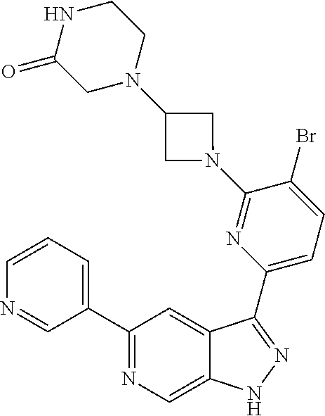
C1(C2=CC=CN=C2)=NC=C2C(=C1)C(C1=CC=C(Br)C(N3CC(N4CCNC(=O)C4)C3)=N1)=NN2
